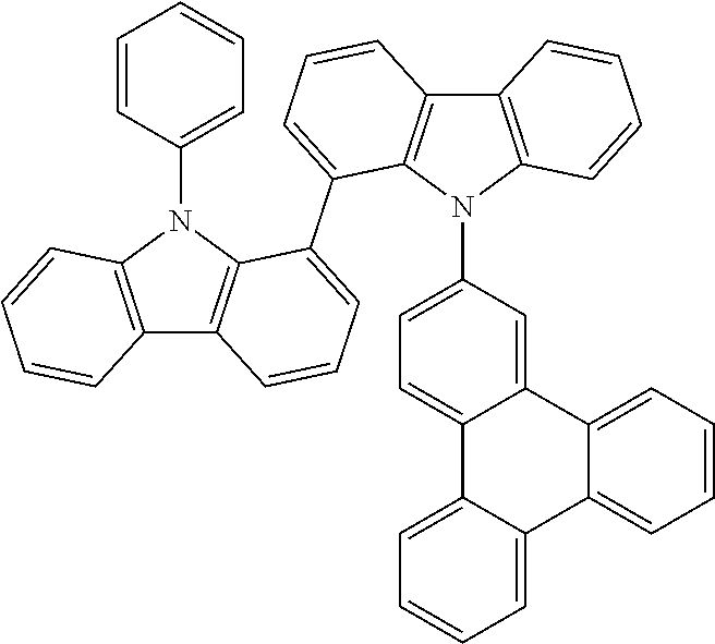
C12=C(N(C3=CC=CC=C3)C3=C1C=CC=C3C1=CC=CC3=C1N(C1=CC=C4C(=C1)C1=CC=CC=C1C1=CC=CC=C41)C1=C3C=CC=C1)C=CC=C2
